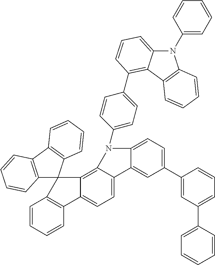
C1=CC=CC2=C1C1(C3=C4C(=CC=C23)C2=CC(C3=CC(C5=CC=CC=C5)=CC=C3)=CC=C2N4C2=CC=C(C3=C4C(=CC=C3)N(C3=CC=CC=C3)C3=C4C=CC=C3)C=C2)C2=C(C3=C1C=CC=C3)C=CC=C2
